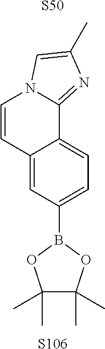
N12C(=NC(C)=C1)C1=CC=C(B3OC(C)(C)C(C)(C)O3)C=C1C=C2.[S50].[S106]
